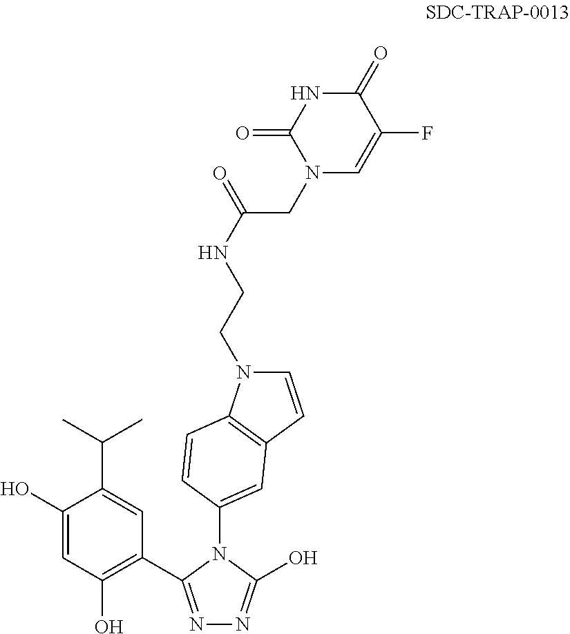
N1=C(C2=C(O)C=C(O)C(C(C)C)=C2)N(C2=CC3=C(N(CCNC(CN4C=C(F)C(=O)NC4=O)=O)C=C3)C=C2)C(O)=N1
